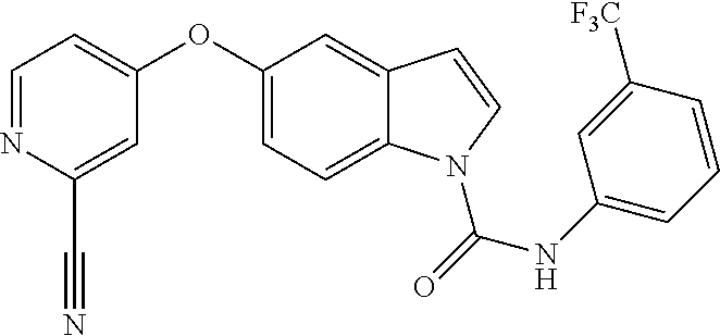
C1=NC(C#N)=CC(OC2=CC=C3C(=C2)C=CN3C(NC2=CC=CC([F3C])=C2)=O)=C1
